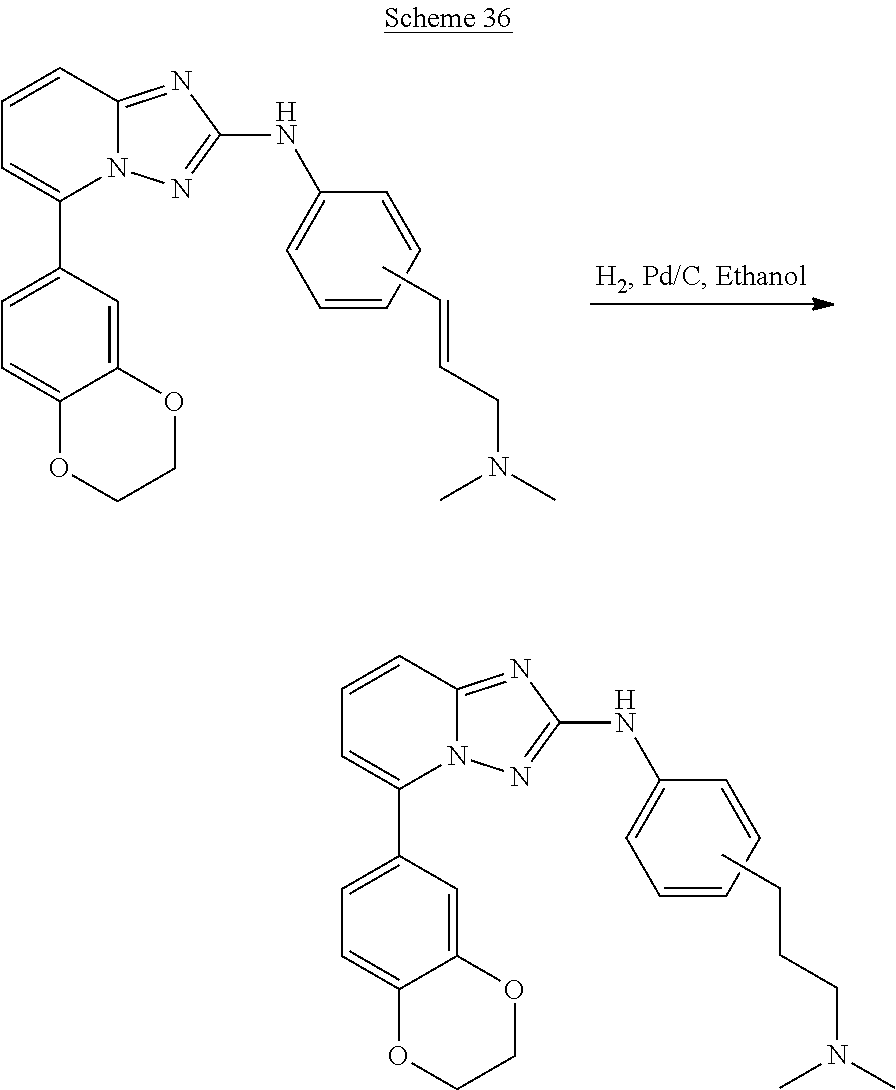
C1=CC2=NC(NC3=CC=CC=C3)=NN2C(C2=CC=C3C(=C2)OCCO3)=C1.CCCCN(C)C.C1=CC2=NC(NC3=CC=CC=C3)=NN2C(C2=CC=C3C(=C2)OCCO3)=C1.CC=CCN(C)C
